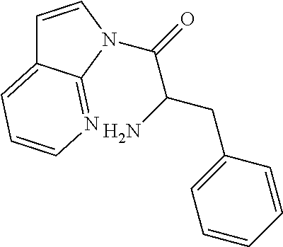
C1=CN(C(=O)C(N)CC2=CC=CC=C2)C2=NC=CC=C12
